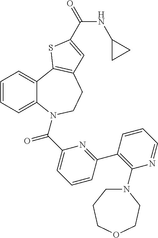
C1=CC=C2C(=C1)C1=C(CCN2C(C2=CC=CC(C3=C(N4CCCOCC4)N=CC=C3)=N2)=O)C=C(C(=O)NC2CC2)S1
